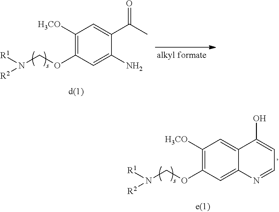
C1([H3CO])=C(OCN([R2])[R1])C=C(N)C(C(C)=O)=C1.C1([H3CO])=C(OCN([R2])[R1])C=C2C(=C1)C(O)=CC=N2
